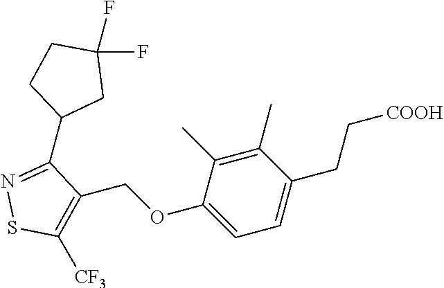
S1C([CF3])=C(COC2=CC=C(CC[COOH])C(C)=C2C)C(C2CC(F)(F)CC2)=N1
